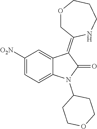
C1([O2N])=CC=C2C(=C1)C(=C1COCCCN1)C(=O)N2C1CCOCC1
